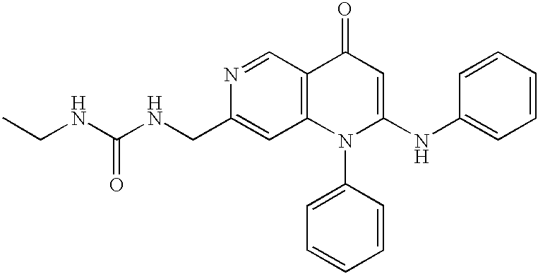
N1=CC2=C(C=C1CNC(NCC)=O)N(C1=CC=CC=C1)C(NC1=CC=CC=C1)=CC2=O
